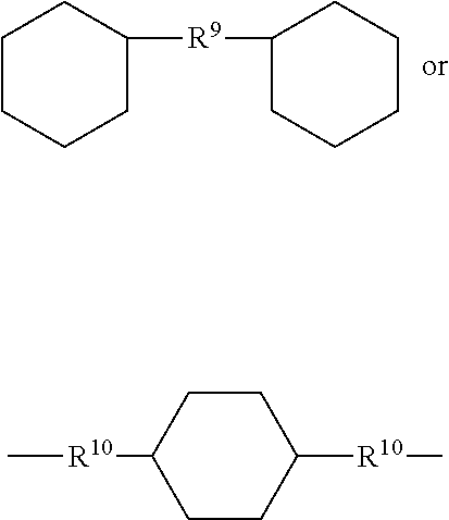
C1CCCC([R9]C2CCCCC2)C1.C[R10]C1CCC([R10]C)CC1
